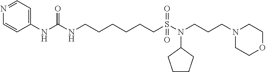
C1(NC(NCCCCCCS(N(CCCN2CCOCC2)C2CCCC2)(=O)=O)=O)=CC=NC=C1
